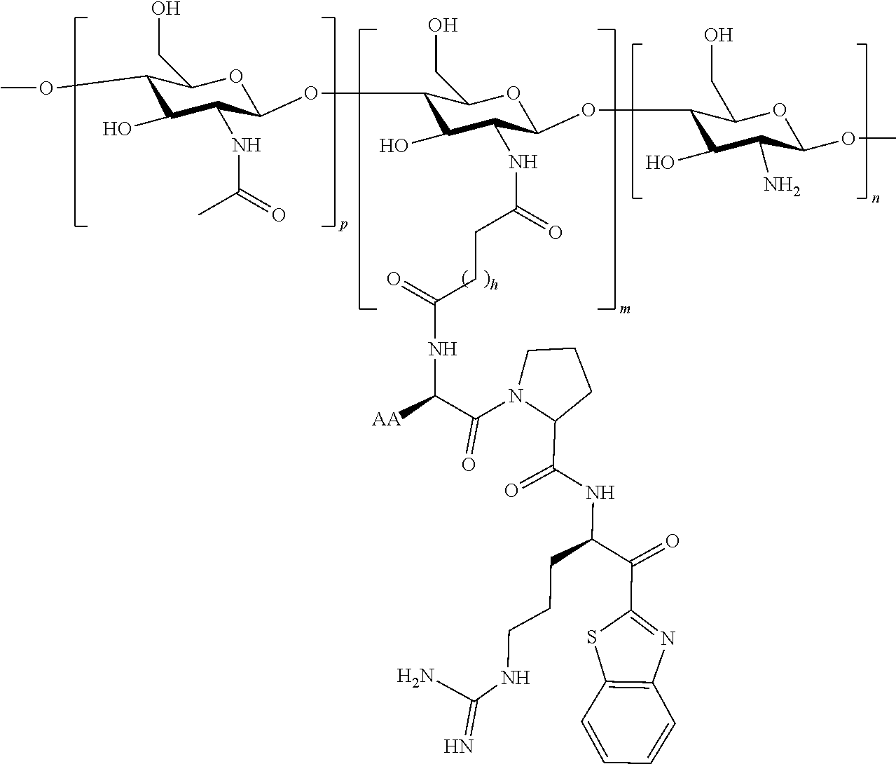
C1(OC)C(O)C(NC(=O)C)C(OC2C(O)C(NC(CCC(NC([AA])C(N3C(C(NC(C(=O)C4=NC5=C(S4)C=CC=C5)CCCNC(=N)N)=O)CCC3)=O)=O)=O)C(OC3C(O)C(N)C(OC)OC3CO)OC2CO)OC1CO
